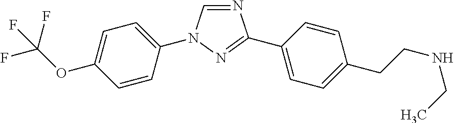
C1(C2=NN(C3=CC=C(OC(F)(F)F)C=C3)C=N2)=CC=C(CCNCC)C=C1
